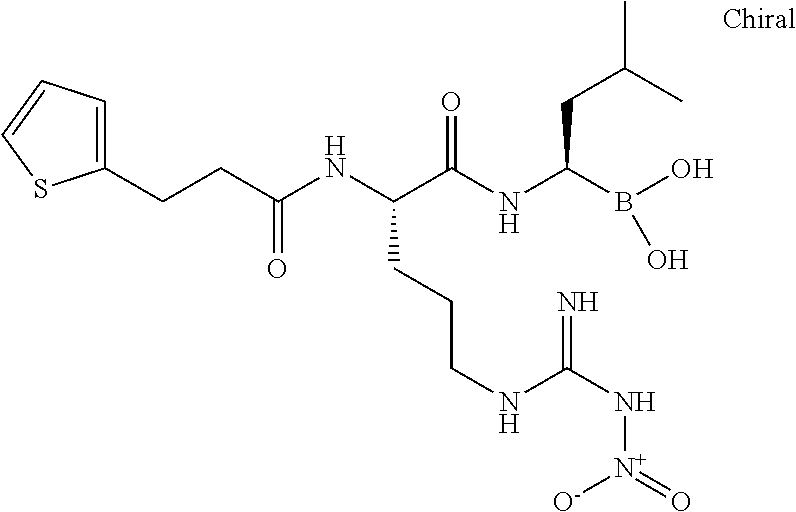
C(C(NC(C(NC(B(O)O)CC(C)C)=O)CCCNC(=N)N[N+]([O-])=O)=O)CC1=CC=CS1
